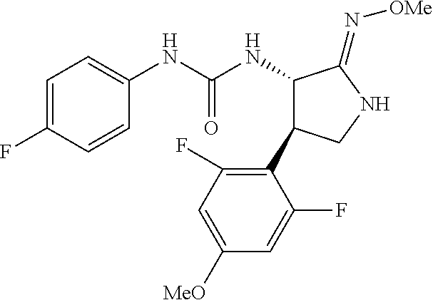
C1=C(F)C=CC(NC(NC2C(=N[OMe])NCC2C2=C(F)C=C([OMe])C=C2F)=O)=C1
